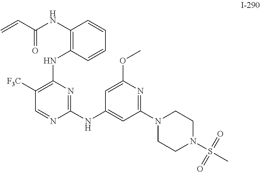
C=CC(=O)NC1=C(NC2=C([F3C])C=NC(NC3=CC(N4CCN(S(C)(=O)=O)CC4)=NC(OC)=C3)=N2)C=CC=C1
